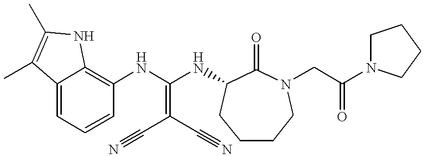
C12=CC=CC(NC(NC3C(=O)N(CC(N4CCCC4)=O)CCCC3)=C(C#N)C#N)=C1NC(C)=C2C
